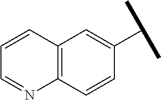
C1=CC2=C(N=C1)C=CC(C(C)C)=C2
